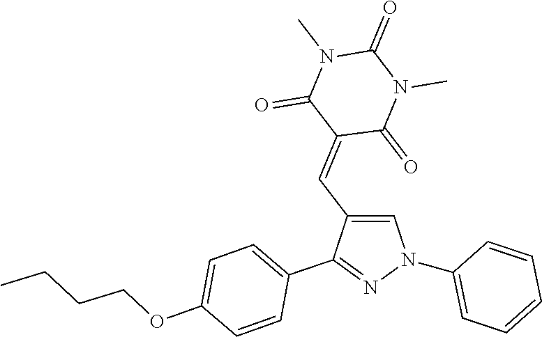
C1(N2C=C(C=C3C(=O)N(C)C(=O)N(C)C3=O)C(C3=CC=C(OCCCC)C=C3)=N2)=CC=CC=C1
